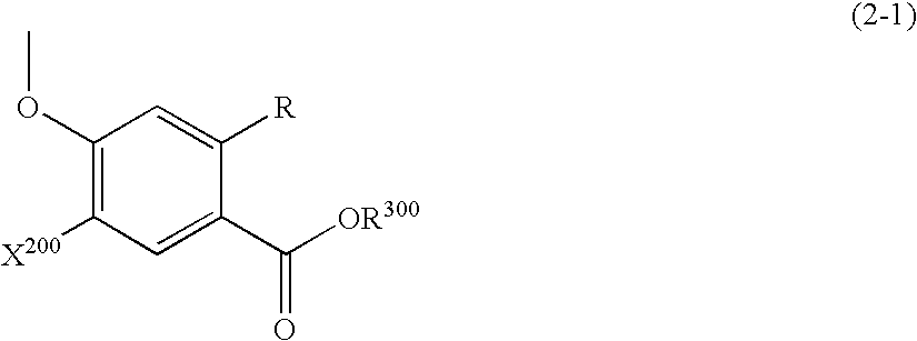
C1(OC)=C([X200])C=C(C(=O)[OR300])C([R])=C1
